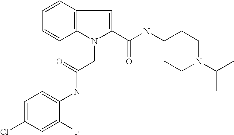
C1=CC=CC2=C1C=C(C(NC1CCN(C(C)C)CC1)=O)N2CC(=O)NC1=CC=C(Cl)C=C1F
